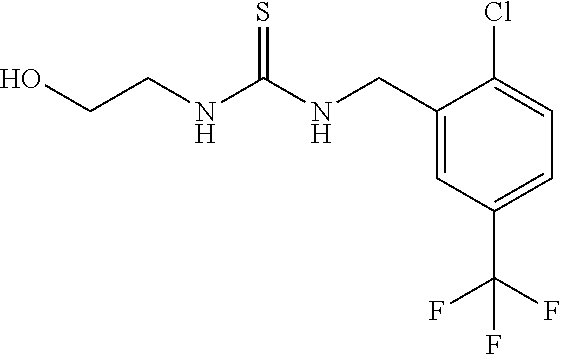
C1(CNC(NCCO)=S)=CC(C(F)(F)F)=CC=C1Cl
